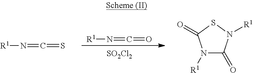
[R1]N=C=S.[R1]N=C=O.N1([R1])C(=O)N([R1])SC1=O.[SO2Cl2]
